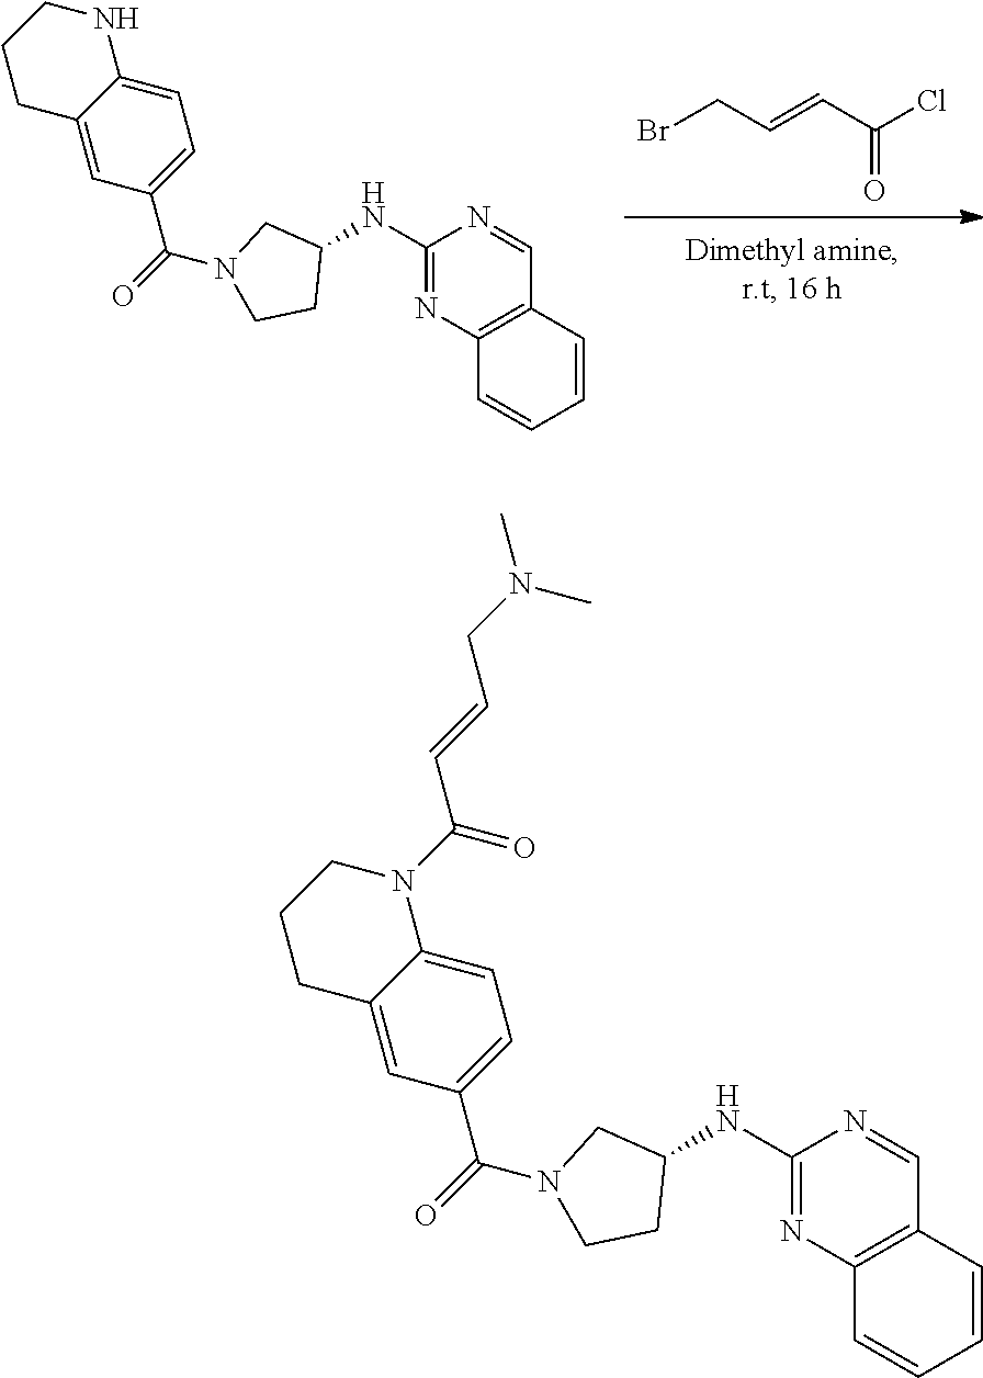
BrCC=CC(Cl)=O.C1(NC2CN(C(C3=CC=C4C(=C3)CCCN4)=O)CC2)=NC2=C(C=N1)C=CC=C2.C1(NC2CN(C(C3=CC=C4C(=C3)CCCN4C(C=CCN(C)C)=O)=O)CC2)=NC2=C(C=N1)C=CC=C2
